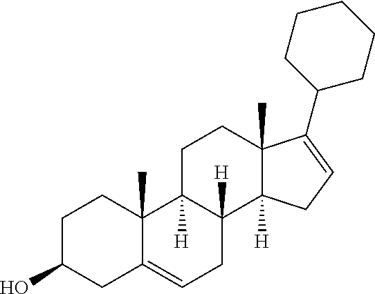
C1C(O)CC2=CCC3([H])C([H])(C2(C)C1)CCC1(C)C3([H])CC=C1C1CCCCC1
